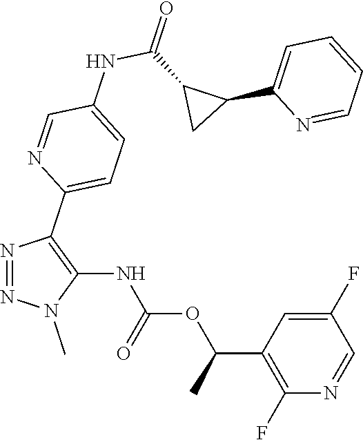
N1=NN(C)C(NC(OC(C2=C(F)N=CC(F)=C2)C)=O)=C1C1=CC=C(NC(=O)C2C(C3=CC=CC=N3)C2)C=N1
